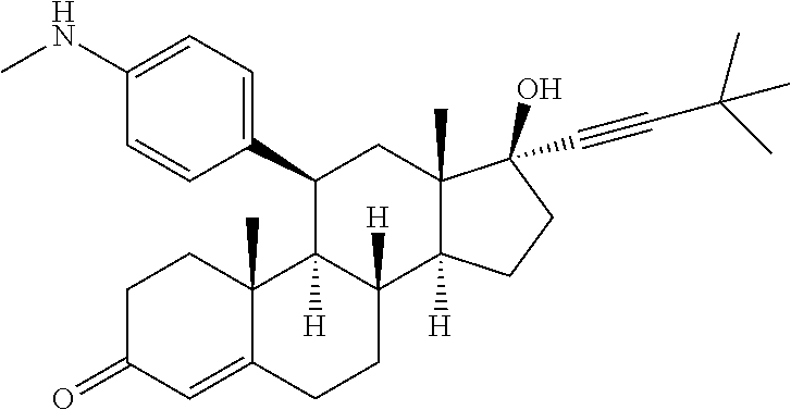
C1C(=O)C=C2C(C)(C1)C1([H])C([H])(CC2)C2([H])C(C)(CC1C1=CC=C(NC)C=C1)C(O)(C#CC(C)(C)C)CC2
